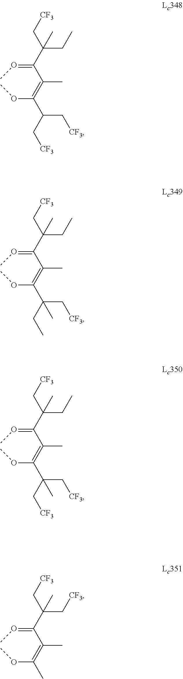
C(CC)(C[CF3])(C(=OC)C(=C(OC)C(C[CF3])C[CF3])C)C.C(CC)(C[CF3])(C(=OC)C(=C(OC)C(C[CF3])(CC)C)C)C.C(CC)(C[CF3])(C(=OC)C(=C(OC)C(C[CF3])(C[CF3])C)C)C.C(C[CF3])(C[CF3])(C(=OC)C(=C(OC)C)C)C
